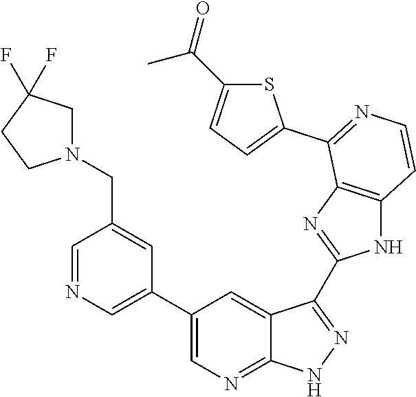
C1=NC=C(C2=CN=C3C(=C2)C(C2=NC4=C(N2)C=CN=C4C2=CC=C(C(=O)C)S2)=NN3)C=C1CN1CC(F)(F)CC1
